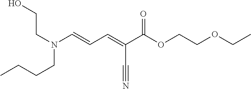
N(CCCC)(C=CC=C(C(OCCOCC)=O)C#N)CCO
